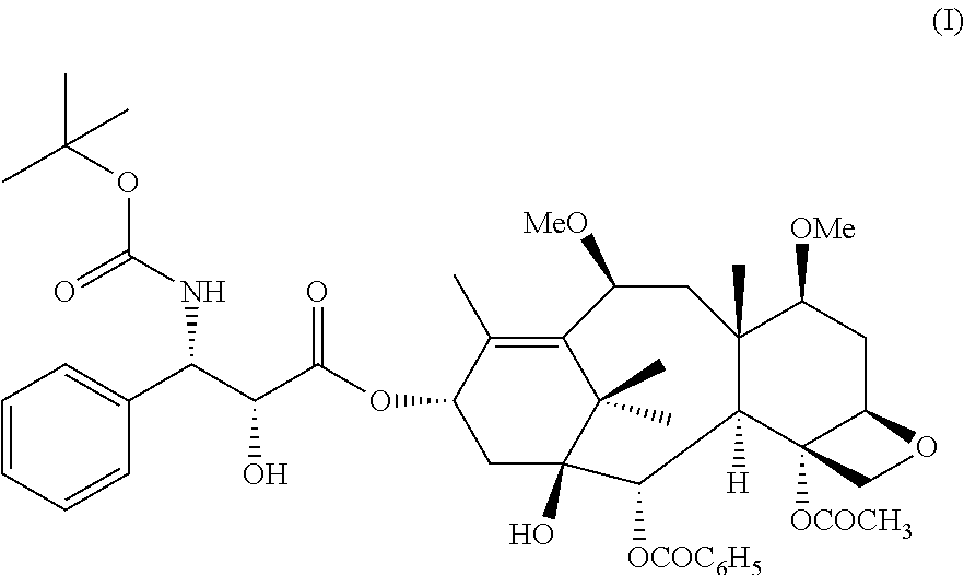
C1=CC=CC(C(C(C(OC2CC3(O)C(C)(C)C(=C2C)C([MeO])CC2(C)C([H])(C4([OCOCH3])C(CC2[OMe])OC4)C3[OCOC6H5])=O)O)NC(OC(C)(C)C)=O)=C1
